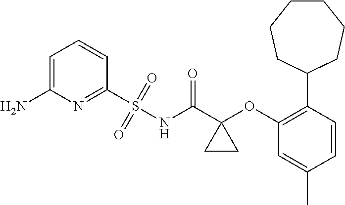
C1=C(N)N=C(S(NC(C2(OC3=C(C4CCCCCC4)C=CC(C)=C3)CC2)=O)(=O)=O)C=C1
